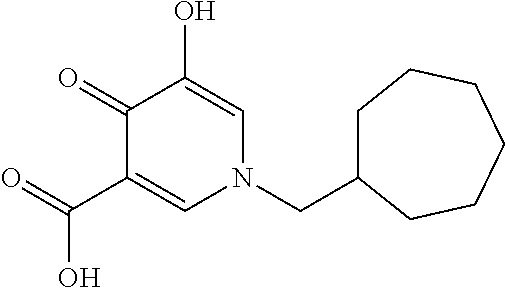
C1(=O)C(C(=O)O)=CN(CC2CCCCCC2)C=C1O
